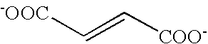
[-OOC]C=C[COO-]
